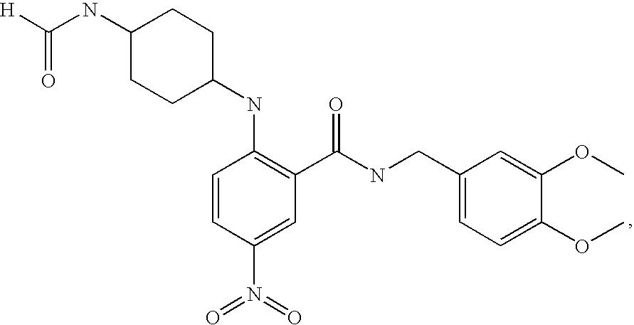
C1=CC(N(=O)=O)=CC(C(NCC2=CC=C(OC)C(OC)=C2)=O)=C1NC1CCC(NC([H])=O)CC1
